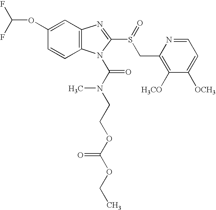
C12=C(C=C(OC(F)F)C=C1)N=C(S(=O)CC1=C([H3CO])C([OCH3])=CC=N1)N2C(N(CCOC(OCC)=O)C)=O
